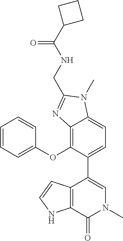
C12=C(C(=O)N(C)C=C1C1=CC=C3C(=C1OC1=CC=CC=C1)N=C(CNC(C1CCC1)=O)N3C)NC=C2
